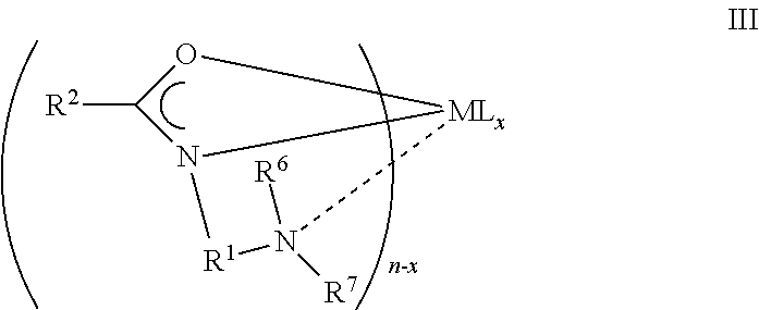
O1C([R2])N2[MLx]1N([R6])([R7])[R1]2
